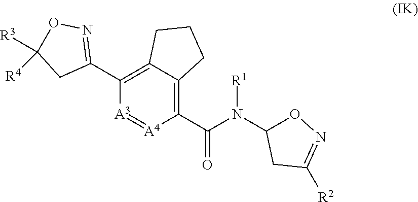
C1(C(N(C2ON=C([R2])C2)[R1])=O)=C2C(=C(C3=NOC([R3])([R4])C3)[A3]=[A4]1)CCC2
